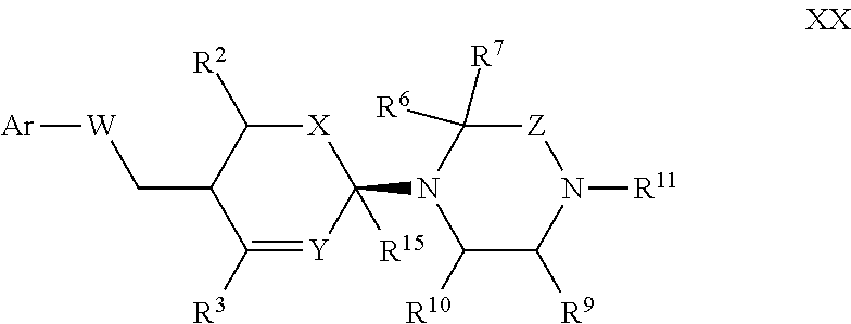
C1([R3])=[Y]C(N2C([R7])([R6])[Z]N([R11])C([R9])C2[R10])([R15])[X]C([R2])C1C[W][Ar]
